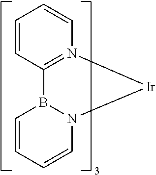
B12C3=N(C=CC=C3)[Ir]N1C=CC=C2
